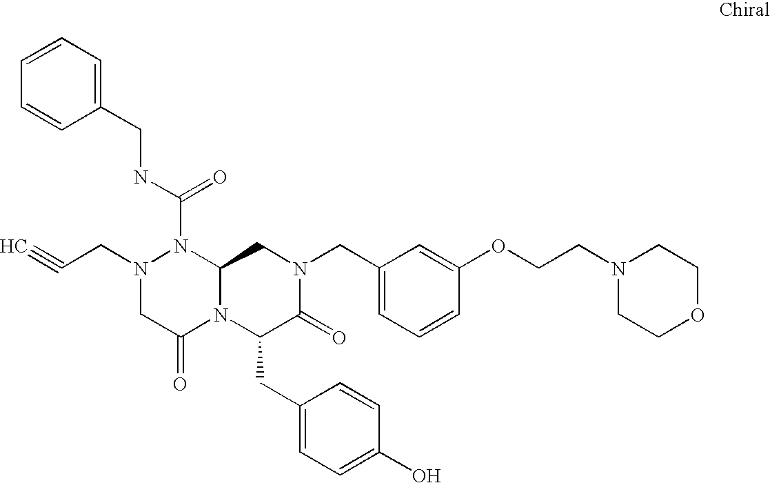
C1=CC=C(CNC(N2N(CC#C)CC(=O)N3C2CN(CC2=CC=CC(OCCN4CCOCC4)=C2)C(=O)C3CC2=CC=C(O)C=C2)=O)C=C1
